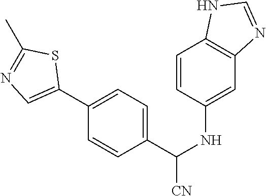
C1=CC(NC([CN])C2=CC=C(C3=CN=C(C)S3)C=C2)=CC2=C1NC=N2
